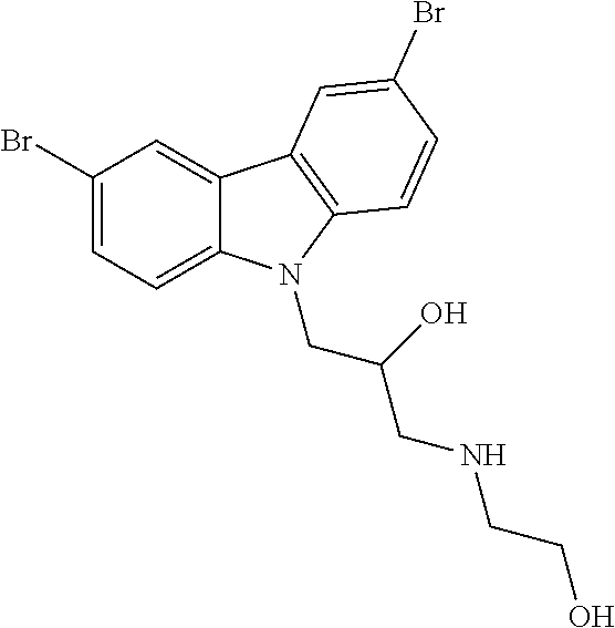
C1(Br)=CC=C2C(=C1)C1=C(C=CC(Br)=C1)N2CC(O)CNCCO
